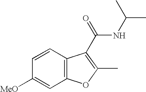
C12=C(C=CC([MeO])=C1)C(C(NC(C)C)=O)=C(C)O2
